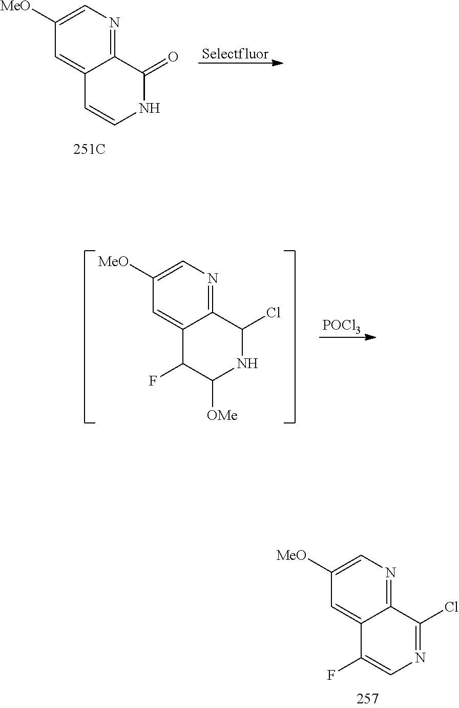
C12=NC=C([MeO])C=C1C=CNC2=O.[Selectfluor].C12=NC=C([MeO])C=C1C(F)C([OMe])NC2Cl.[POCl3].C12=NC=C([MeO])C=C1C(F)=CN=C2Cl
